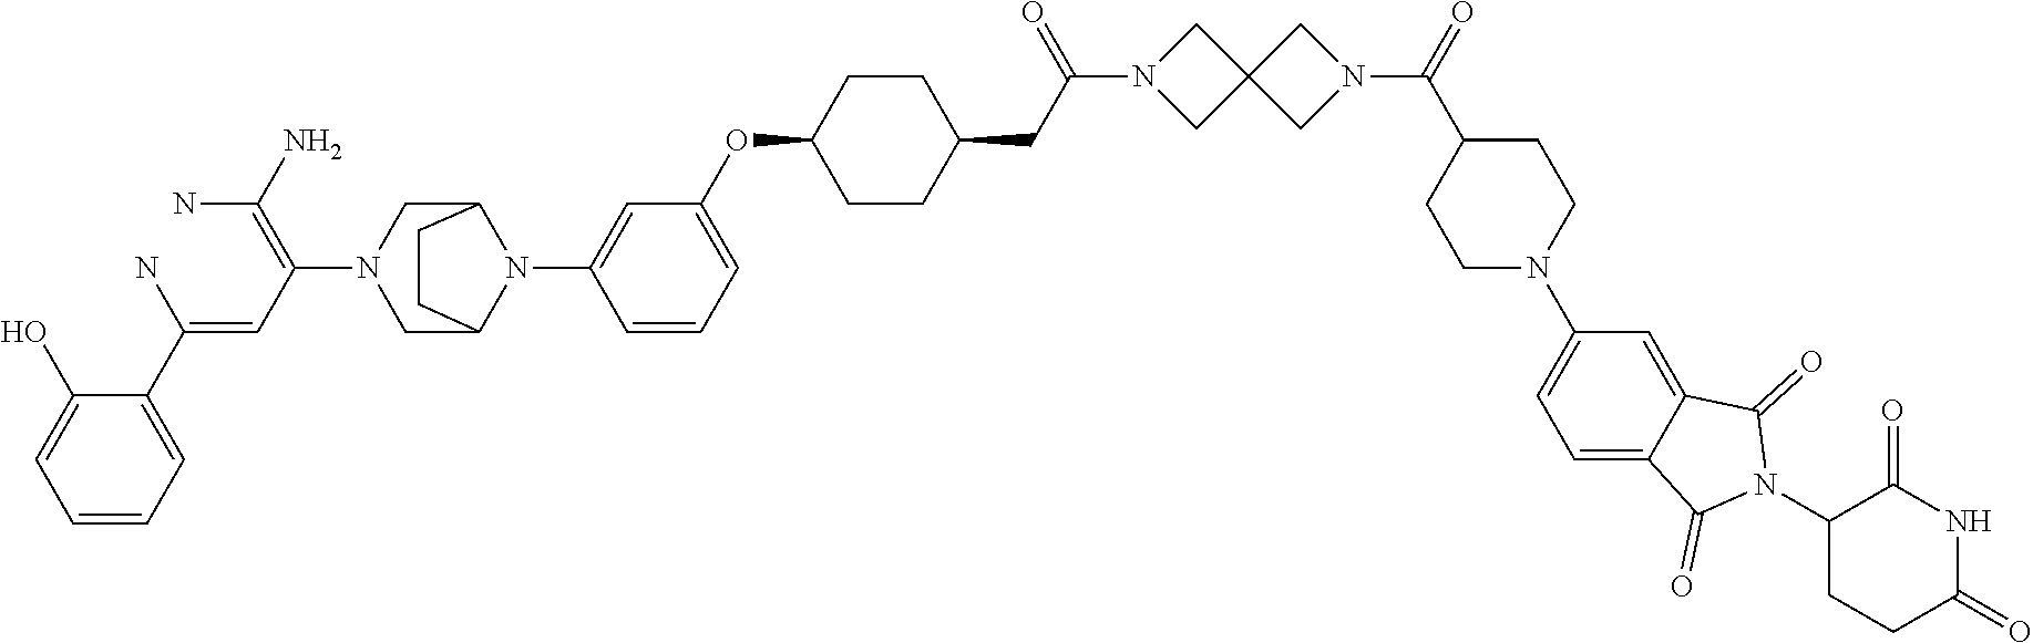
C1(C(=CC(=C(N)N)N2CC3N(C4=CC(OC5CCC(CC(N6CC7(C6)CN(C(=O)C6CCN(C8=CC=C9C(=C8)C(=O)N(C8CCC(=O)NC8=O)C9=O)CC6)C7)=O)CC5)=CC=C4)C(C2)CC3)N)=CC=CC=C1O
